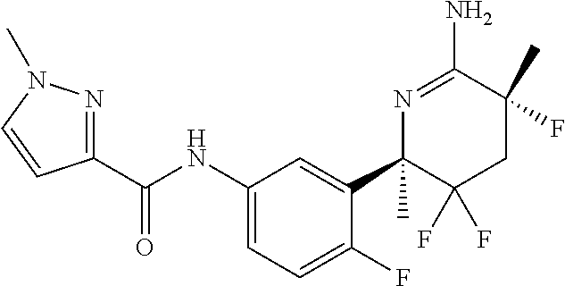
C1(NC(C2=NN(C)C=C2)=O)=CC=C(F)C(C2(C)C(F)(F)CC(F)(C)C(N)=N2)=C1
